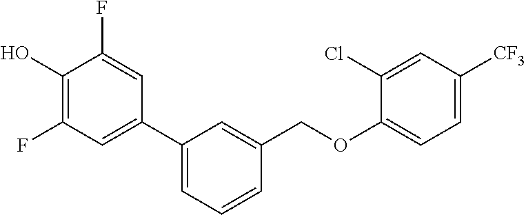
C1(C2=CC(F)=C(O)C(F)=C2)=CC=CC(COC2=CC=C([CF3])C=C2Cl)=C1
